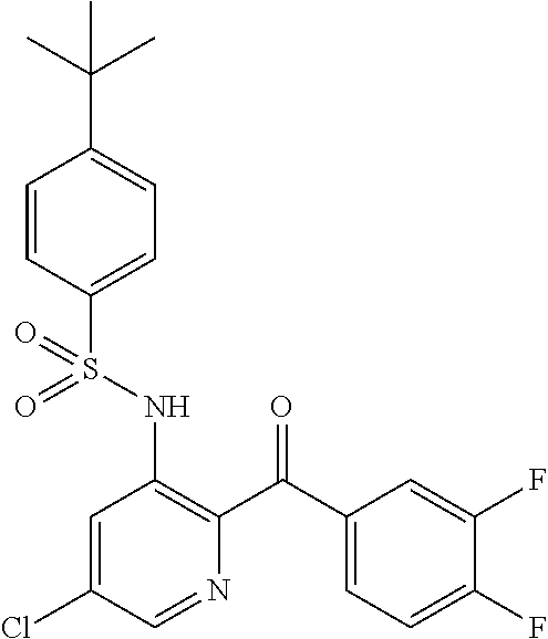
C1=CC(S(NC2=C(C(C3=CC=C(F)C(F)=C3)=O)N=CC(Cl)=C2)(=O)=O)=CC=C1C(C)(C)C
